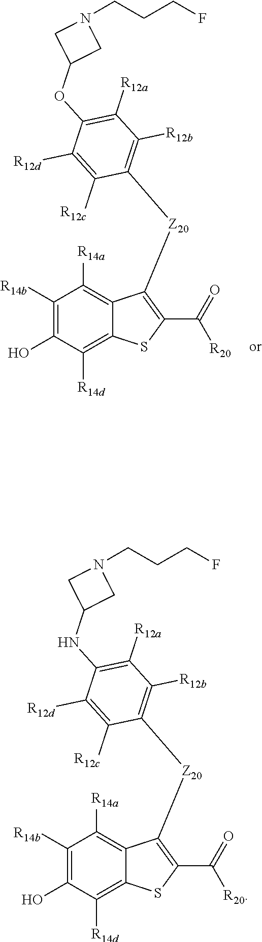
C1([R14b])=C(O)C([R14d])=C2C(=C1[R14a])C([Z20]C1=C([R12b])C([R12a])=C(NC3CN(CCCF)C3)C([R12d])=C1[R12c])=C(C([R20])=O)S2.C1([R14b])=C(O)C([R14d])=C2C(=C1[R14a])C([Z20]C1=C([R12b])C([R12a])=C(OC3CN(CCCF)C3)C([R12d])=C1[R12c])=C(C([R20])=O)S2
